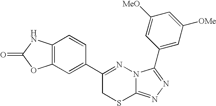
C12=C(C=CC(C3=NN4C(=NN=C4C4=CC([OMe])=CC([MeO])=C4)SC3)=C1)NC(=O)O2
